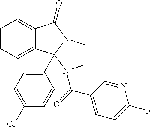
C1=CC=C2C(=C1)C(=O)N1CCN(C(=O)C3=CC=C(F)N=C3)C21C1=CC=C(Cl)C=C1
